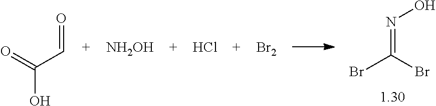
BrC(Br)=NO.C(O)(=O)C=O.[NH2OH].Cl.[Br2]
